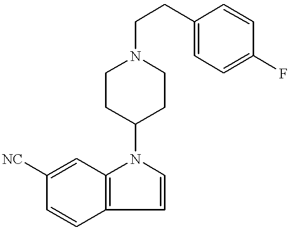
[NC]C1=CC2=C(C=C1)C=CN2C1CCN(CCC2=CC=C(F)C=C2)CC1
